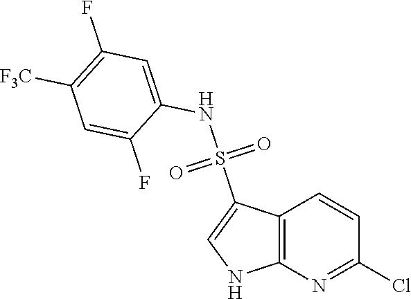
O=S(NC1=CC(F)=C([F3C])C=C1F)(=O)C1=CNC2=C1C=CC(Cl)=N2
